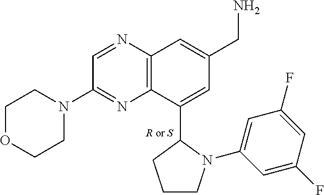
C1=NC2=C(N=C1N1CCOCC1)C(C1CCCN1C1=CC(F)=CC(F)=C1)=CC(CN)=C2
